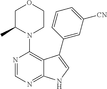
N1(C2=C3C(=NC=N2)NC=C3C2=CC([CN])=CC=C2)CCOCC1C
